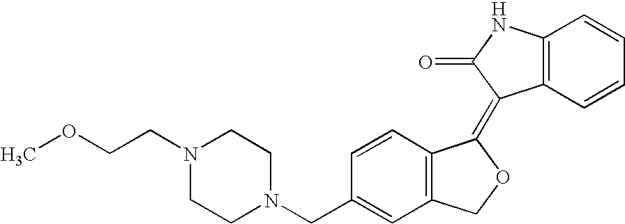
C1=CC(CN2CCN(CCOC)CC2)=CC2=C1C(=C1C3=C(C=CC=C3)NC1=O)OC2
